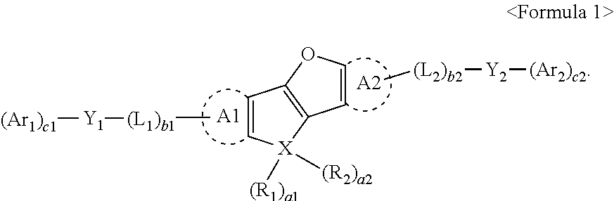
C1=C[X]([(R1)a1])([(R2)a2])C2=C1OC=C2.[A1].[A2].C[(L1)b1][Y1][(Ar1)c1].C[(L2)b2][Y2][(Ar2)c2]
